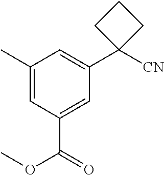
C1(C)=CC(C(OC)=O)=CC(C2([CN])CCC2)=C1
